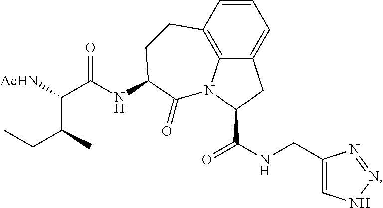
C12=C3C=CC=C1CC(C(NCC1=CNN=N1)=O)N2C(=O)C(NC(C(C(CC)C)[AcHN])=O)CC3
